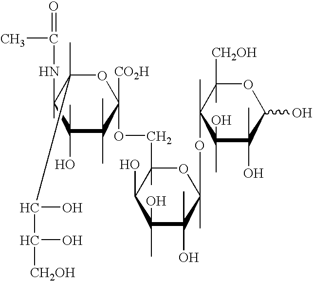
C1(C)(O)C(C)(C)C([CO2H])(OCC2(C)OC(C)(OC3(C)C(O)(C)C(O)(C)C(O)OC3([CH2OH])C)C(C)(O)C(O)(C)C2O)OC(C)(C(C([CH2OH])O)O)C1(NC(=O)C)C
